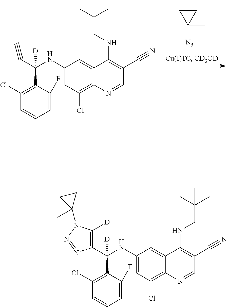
C1([D])=C(C(NC2=CC(Cl)=C3C(=C2)C(NCC(C)(C)C)=C(C#N)C=N3)(C2=C(Cl)C=CC=C2F)[D])N=NN1C1(C)CC1.C(C(NC1=CC(Cl)=C2C(=C1)C(NCC(C)(C)C)=C(C#N)C=N2)(C1=C(Cl)C=CC=C1F)[D])#C.C1C([N3])(C)C1
